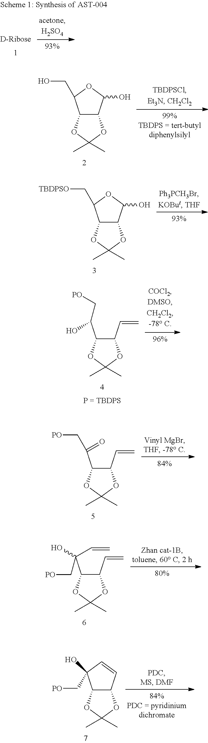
C12C(C(O)OC1CO)OC(C)(C)O2.C12C(C(O)OC1C[TBDPSO])OC(C)(C)O2.C1(C(O)C[PO])C(C=C)OC(C)(C)O1.C1(C(C[PO])=O)C(C=C)OC(C)(C)O1.C1(C(C[PO])(O)C=C)C(C=C)OC(C)(C)O1.C12C(OC(C)(C)O1)C=CC2(O)C[PO]
